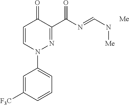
C1=CN(C2=CC=CC([F3C])=C2)N=C(C(N=CN[Me])=O)C1=O.[Me]
